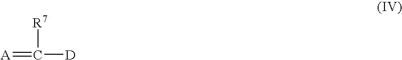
[A]=C([R7])[D]
